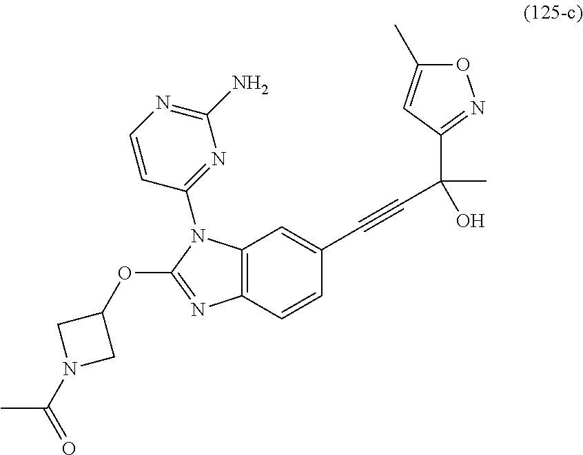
C12=C(C=CC(C#CC(O)(C3=NOC(C)=C3)C)=C1)N=C(OC1CN(C(C)=O)C1)N2C1=NC(N)=NC=C1
